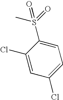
CS(=O)(=O)C1=CC=C(Cl)C=C1Cl
